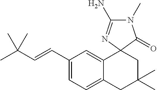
C1(C=CC(C)(C)C)=CC=C2C(=C1)C1(CC(C)(C)C2)C(=O)N(C)C(N)=N1
